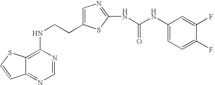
C1(NCCC2=CN=C(NC(NC3=CC=C(F)C(F)=C3)=O)S2)=C2C(=NC=N1)C=CS2
